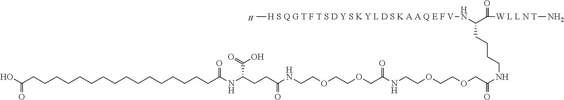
O=C(O)CCCCCCCCCCCCCCCCC(NC(CCC(NCCOCCOCC(NCCOCCOCC(NCCCCC(N[H S Q G T F T S D Y S K Y L D S K A A Q E F V]C)C([W L L N T]N)=O)=O)=O)=O)C(=O)O)=O.[H]
